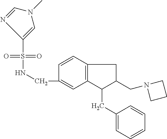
C12=C(C=CC(CNS(=O)(=O)C3=CN(C)C=N3)=C1)CC(CN1CCC1)C2CC1=CC=CC=C1
